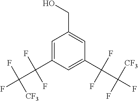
C1=C(C(C(F)([CF3])F)(F)F)C=C(C(F)(F)C([CF3])(F)F)C=C1CO
